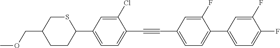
COCC1CCC(C2=CC=C(C#CC3=CC=C(C4=CC=C(F)C(F)=C4)C(F)=C3)C(Cl)=C2)SC1
